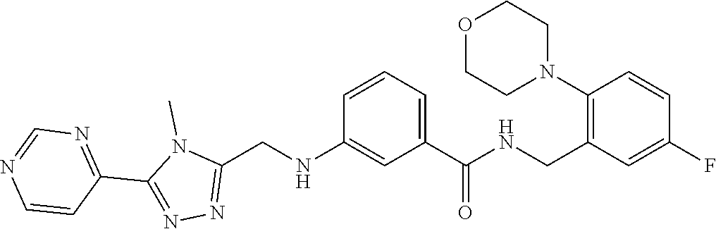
CN1C(C2=NC=NC=C2)=NN=C1CNC1=CC(C(=O)NCC2=C(N3CCOCC3)C=CC(F)=C2)=CC=C1
